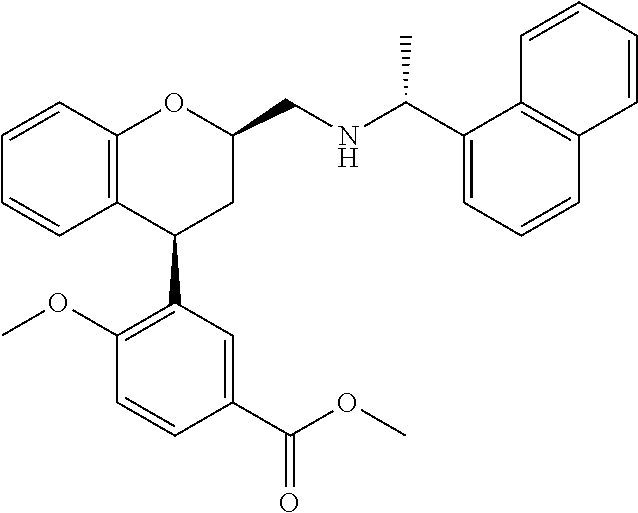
C12=C(C(C3=C(OC)C=CC(C(OC)=O)=C3)CC(CNC(C)C3=CC=CC4=C3C=CC=C4)O1)C=CC=C2
